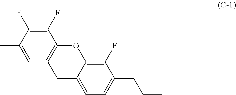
C1(F)=C(F)C(C)=CC2=C1OC1=C(F)C(CCC)=CC=C1C2
